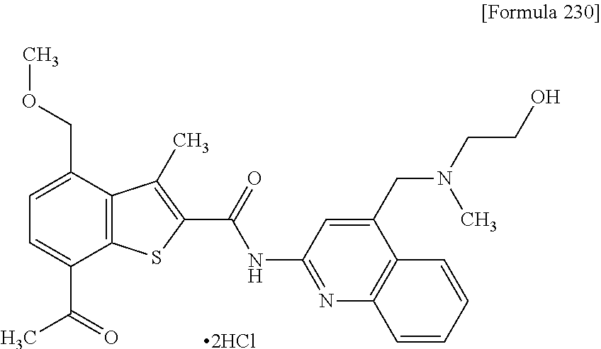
C12=C(C(COC)=CC=C1C(=O)C)C(C)=C(C(=O)NC1=NC3=C(C(CN(C)CCO)=C1)C=CC=C3)S2.[2HCl]
